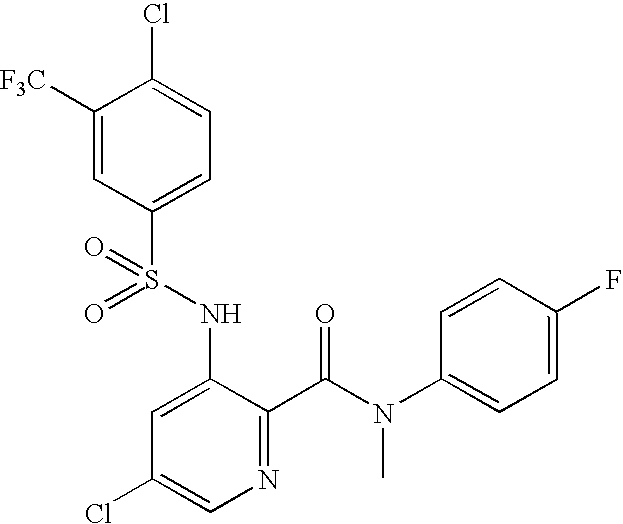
C1([F3C])=CC(S(NC2=CC(Cl)=CN=C2C(=O)N(C2=CC=C(F)C=C2)C)(=O)=O)=CC=C1Cl
